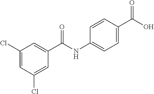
C1=CC(C(O)=O)=CC=C1NC(C1=CC(Cl)=CC(Cl)=C1)=O
